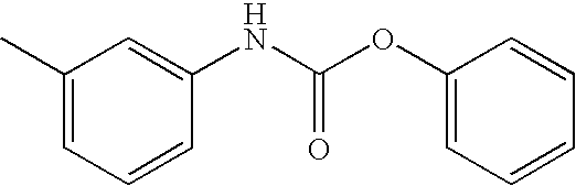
C1(C)=CC=CC(NC(OC2=CC=CC=C2)=O)=C1
